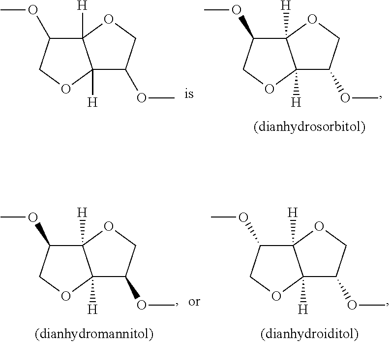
C1(OC)C2([H])C([H])(OC1)C(OC)CO2.C1(OC)C2([H])C([H])(OC1)C(OC)CO2.C1(OC)C2([H])C([H])(OC1)C(OC)CO2.C1(OC)C2([H])C([H])(OC1)C(OC)CO2
